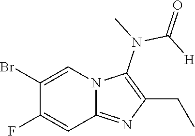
BrC1=CN2C(=NC(CC)=C2N(C(=O)[H])C)C=C1F
